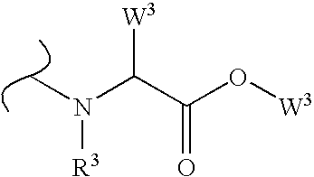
C(C(O[W3])=O)([W3])N([R3])C
